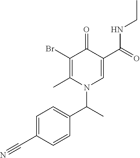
C1=C(C#N)C=CC(C(N2C=C(C(=O)NCC)C(=O)C(Br)=C2C)C)=C1
